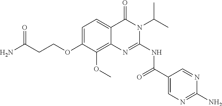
C1=C(OCCC(=O)N)C(OC)=C2C(=C1)C(=O)N(C(C)C)C(NC(=O)C1=CN=C(N)N=C1)=N2
